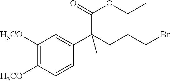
C1([H3CO])=C([H3CO])C=CC(C(CCCBr)(C(=O)OCC)C)=C1
